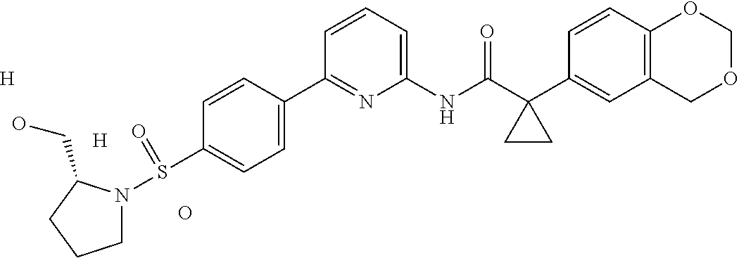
C1=CC(C2=NC(NC(C3(C4=CC5=C(C=C4)OCOC5)CC3)=O)=CC=C2)=CC=C1S(N1CCCC1CO)=O.O.[H].[H]
